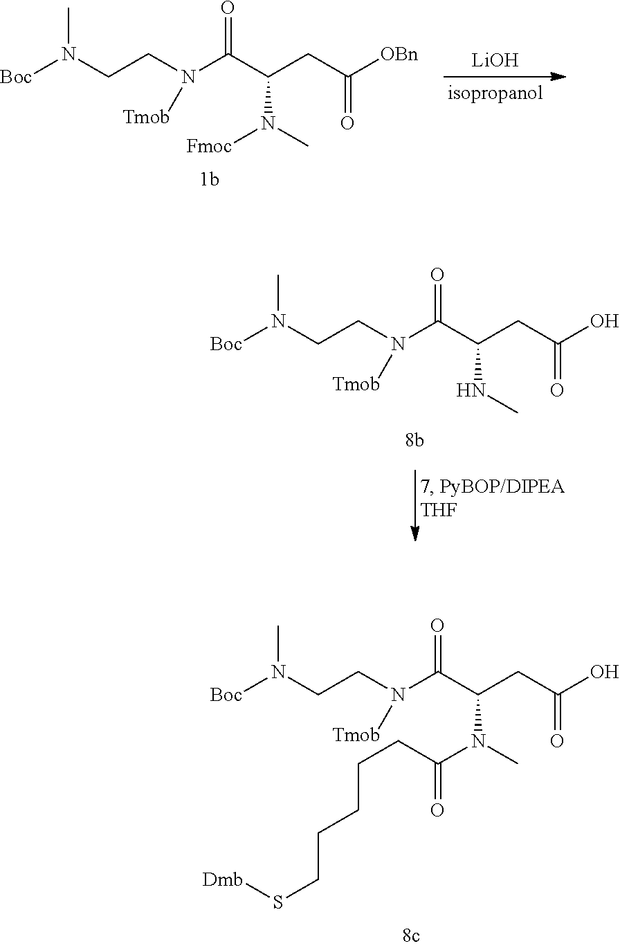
[Boc]N(CCN(C(C(CC(O)=O)NC)=O)[Tmob])C.[Boc]N(CCN(C(C(CC([OBn])=O)N(C)[Fmoc])=O)[Tmob])C.[LiOH].[Boc]N(CCN(C(C(CC(O)=O)N(C)C(CCCCCS[Dmb])=O)=O)[Tmob])C
